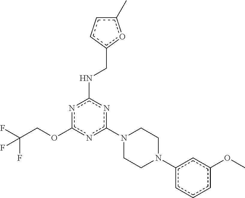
c1(N2CCN(c3cccc(OC)c3)CC2)nc(NCc2oc(C)cc2)nc(OCC(F)(F)F)n1
